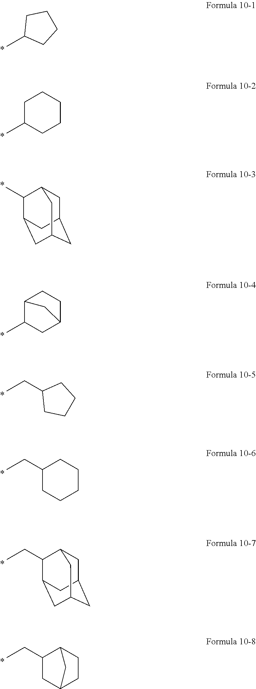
CC1CCCC1.CC1CCCCC1.CC1C2CC3CC(CC1C3)C2.CC1CC2CCC1C2.CCC1CCCC1.CCC1CCCCC1.CCC1C2CC3CC(CC1C3)C2.CCC1CC2CCC1C2
